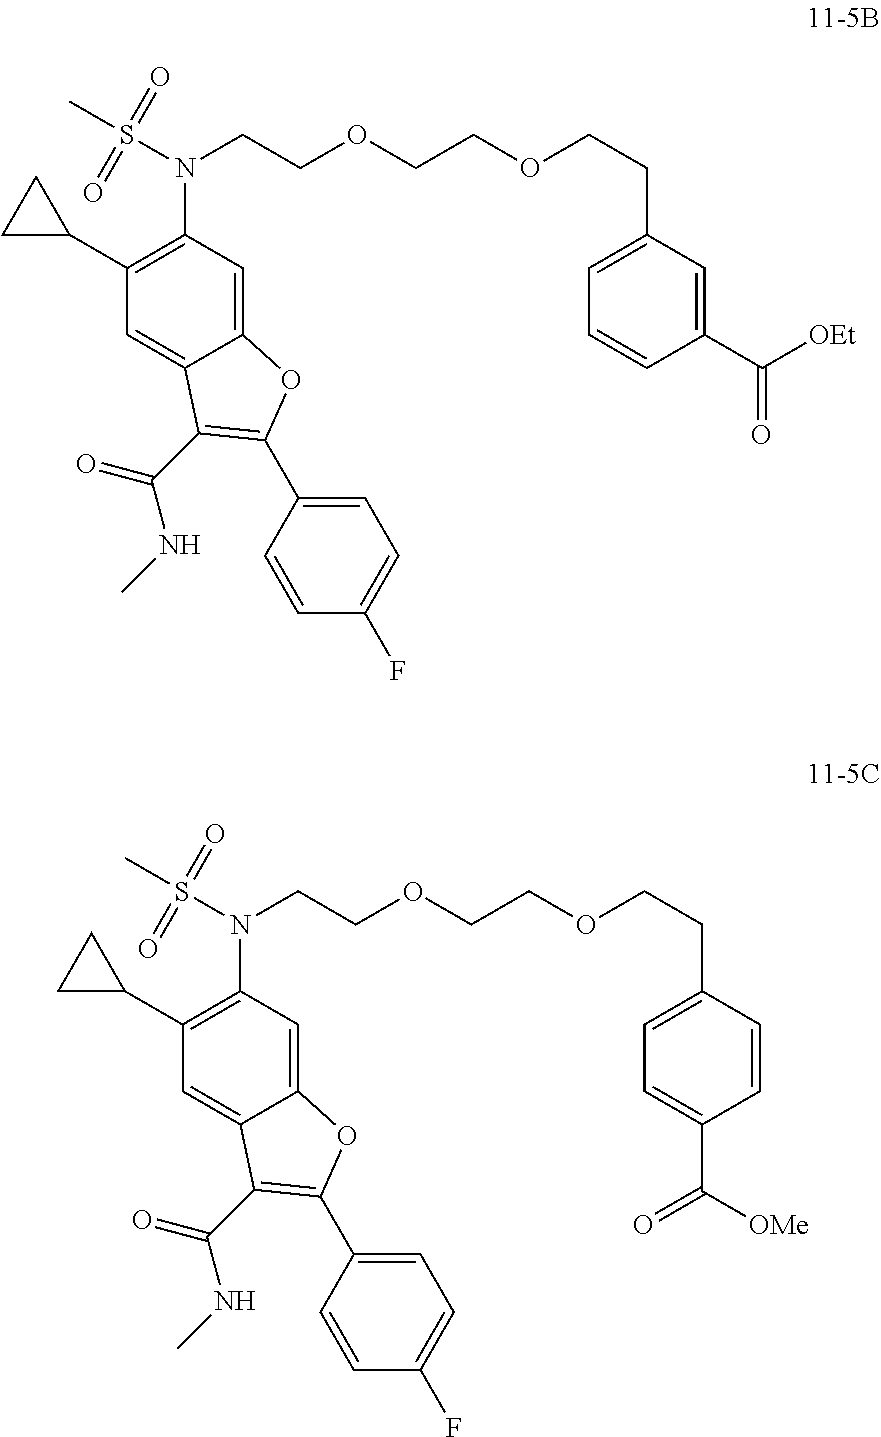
C1=C(CCOCCOCCN(S(C)(=O)=O)C2=C(C3CC3)C=C3C(=C2)OC(C2=CC=C(F)C=C2)=C3C(=O)NC)C=CC(C([OMe])=O)=C1.C1=C(CCOCCOCCN(S(C)(=O)=O)C2=C(C3CC3)C=C3C(=C2)OC(C2=CC=C(F)C=C2)=C3C(=O)NC)C=C(C([OEt])=O)C=C1
